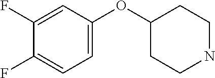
C1(OC2CCNCC2)=CC=C(F)C(F)=C1
